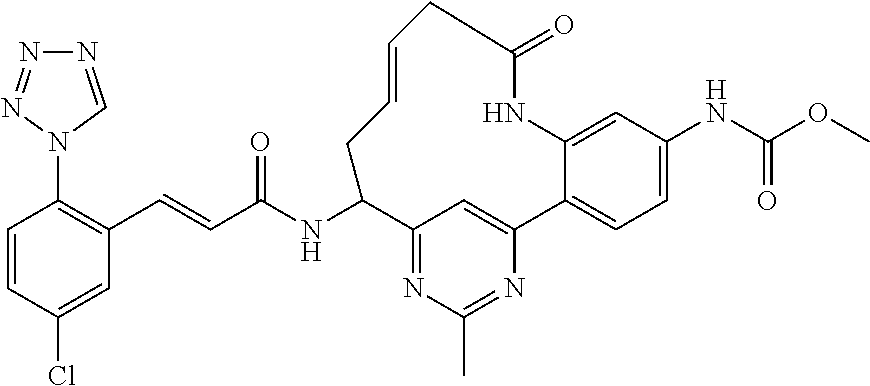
C1=CC(Cl)=CC(C=CC(NC2C3=NC(C)=NC(=C3)C3=CC=C(NC(OC)=O)C=C3NC(=O)CC=CC2)=O)=C1N1C=NN=N1
